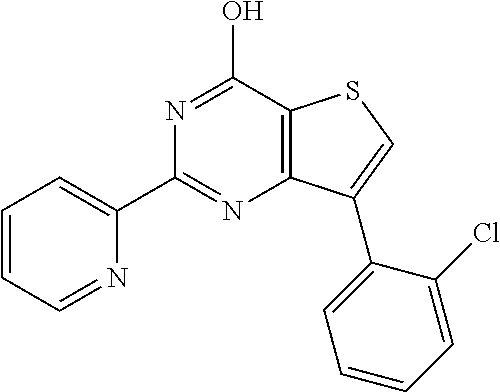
C1(C2=CC=CC=N2)=NC2=C(C(O)=N1)SC=C2C1=CC=CC=C1Cl
